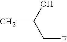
CC(O)CF
